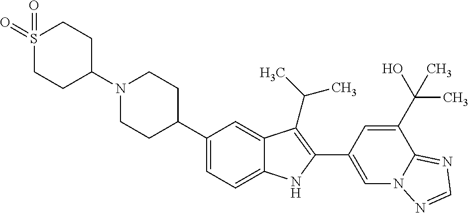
C1(N2CCC(C3=CC=C4C(=C3)C(C(C)C)=C(C3=CN5C(=NC=N5)C(C(O)(C)C)=C3)N4)CC2)CCS(=O)(=O)CC1
